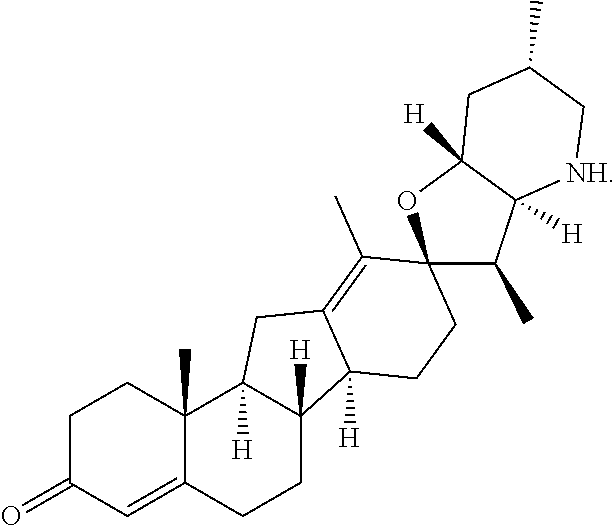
C1C(=O)C=C2C(C)(C1)C1([H])C([H])(CC2)C2([H])C(=C(C)C3(CC2)C(C)C2([H])C([H])(O3)CC(C)C[NH]2)C1
